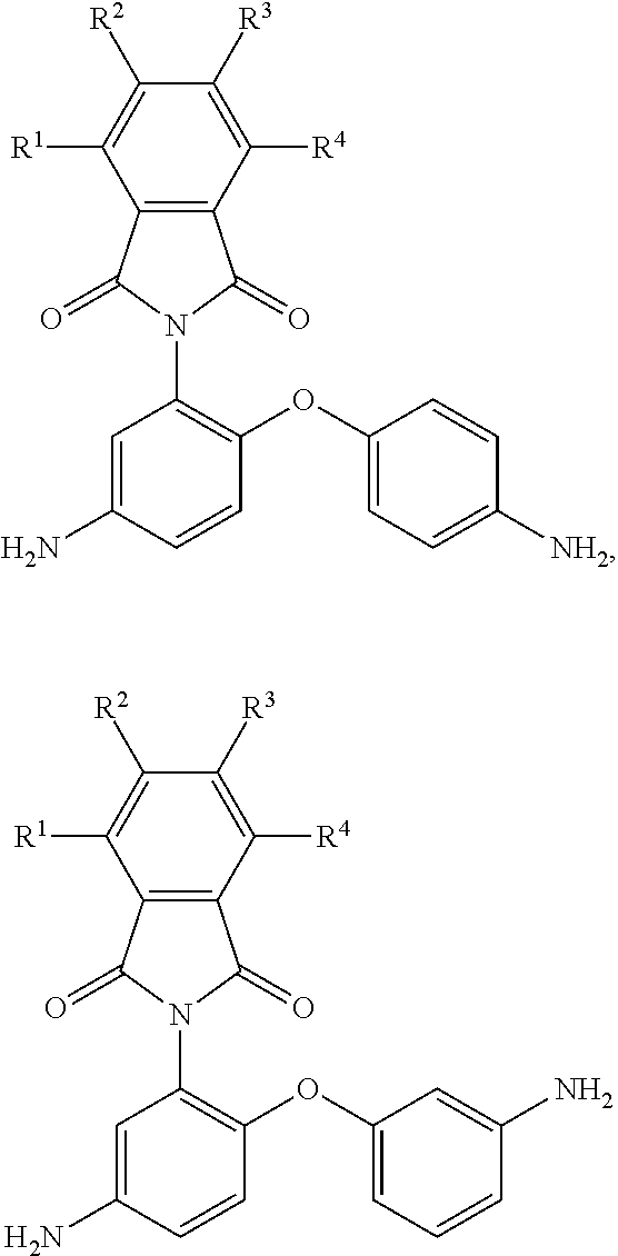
C12=C(C([R4])=C([R3])C([R2])=C1[R1])C(=O)N(C1=C(OC3=CC=C([NH2])C=C3)C=CC(N)=C1)C2=O.C12=C(C([R4])=C([R3])C([R2])=C1[R1])C(=O)N(C1=C(OC3=CC=CC(N)=C3)C=CC(N)=C1)C2=O
